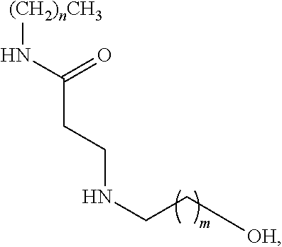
C(C(N[(CH2)nCH3])=O)CNCC[OH]
